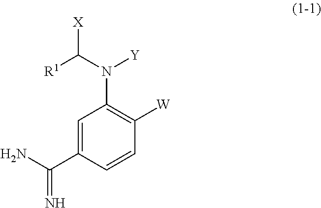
C1=C(C(N)=N)C=CC([W])=C1N(C([R1])[X])[Y]
